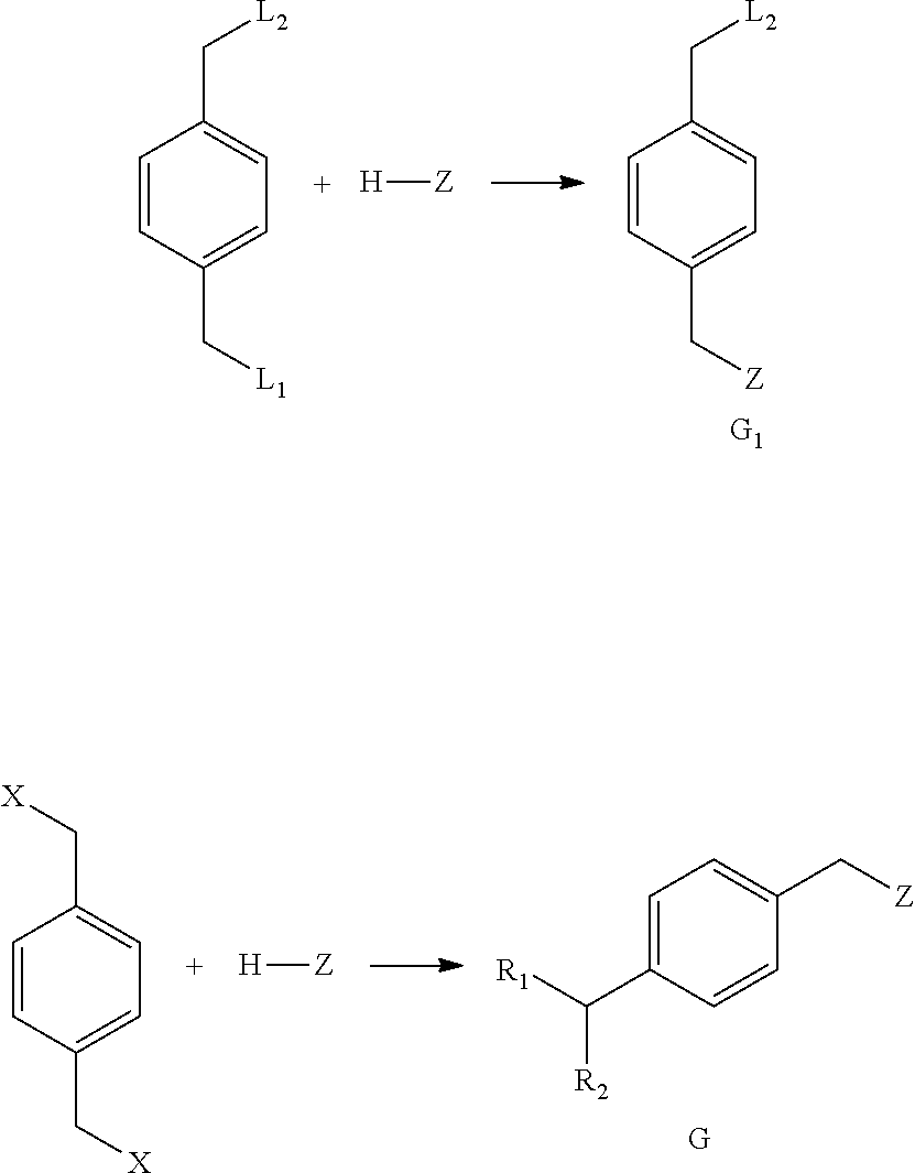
C1=CC(C[L1])=CC=C1C[L2].[H][Z].C1=CC(C[Z])=CC=C1C[L2].C1=C(C([R2])[R1])C=CC(C[Z])=C1.C1=CC(C[X])=CC=C1C[X].[H][Z]
